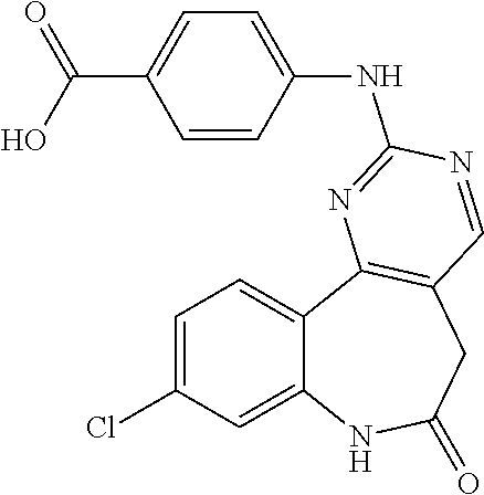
C1=C(Cl)C=C2C(=C1)C1=C(CC(=O)N2)C=NC(NC2=CC=C(C(=O)O)C=C2)=N1
